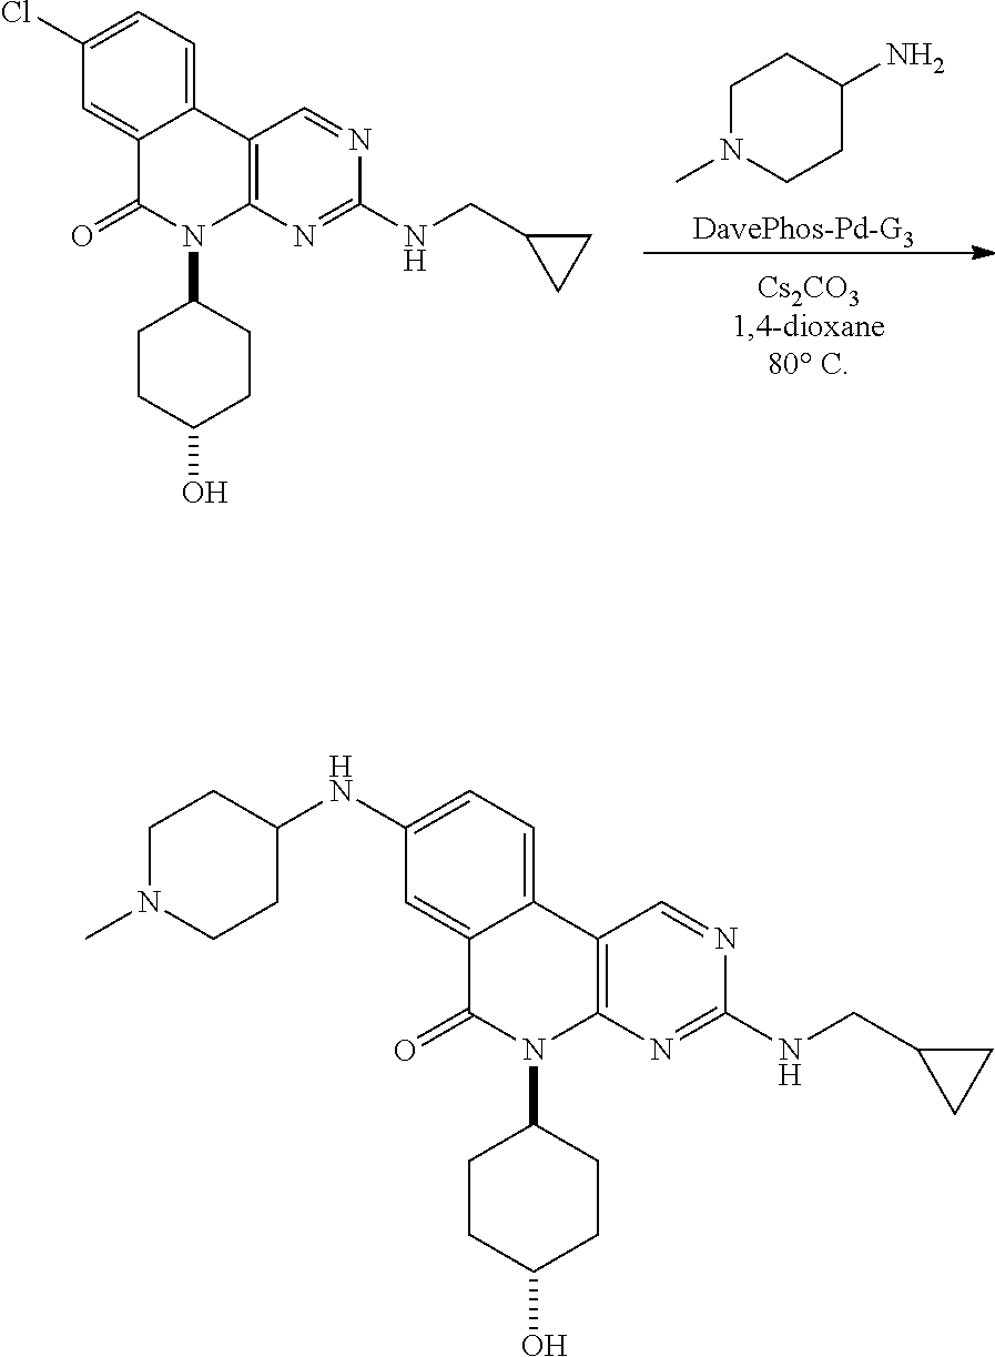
[DavePhos-Pd-G3].C1(N)CCN(C)CC1.C12=CC(Cl)=CC=C1C1=C(N(C3CCC(O)CC3)C2=O)N=C(NCC2CC2)N=C1.C12=CC(NC3CCN(C)CC3)=CC=C1C1=C(N(C3CCC(O)CC3)C2=O)N=C(NCC2CC2)N=C1
